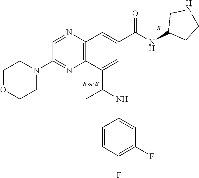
C1OCCN(C2=NC3=C(N=C2)C=C(C(NC2CCNC2)=O)C=C3C(NC2=CC(F)=C(F)C=C2)C)C1.[R or S].[R]
